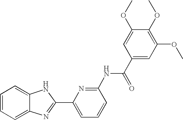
C1=CC=C2C(=C1)NC(C1=CC=CC(NC(C3=CC(OC)=C(OC)C(OC)=C3)=O)=N1)=N2
